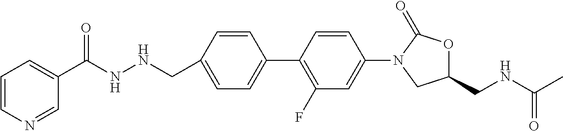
C1=CC(CNNC(C2=CC=CN=C2)=O)=CC=C1C1=C(F)C=C(N2CC(CNC(C)=O)OC2=O)C=C1
